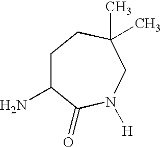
C1C(N)C(=O)N([H])CC(C)(C)C1
